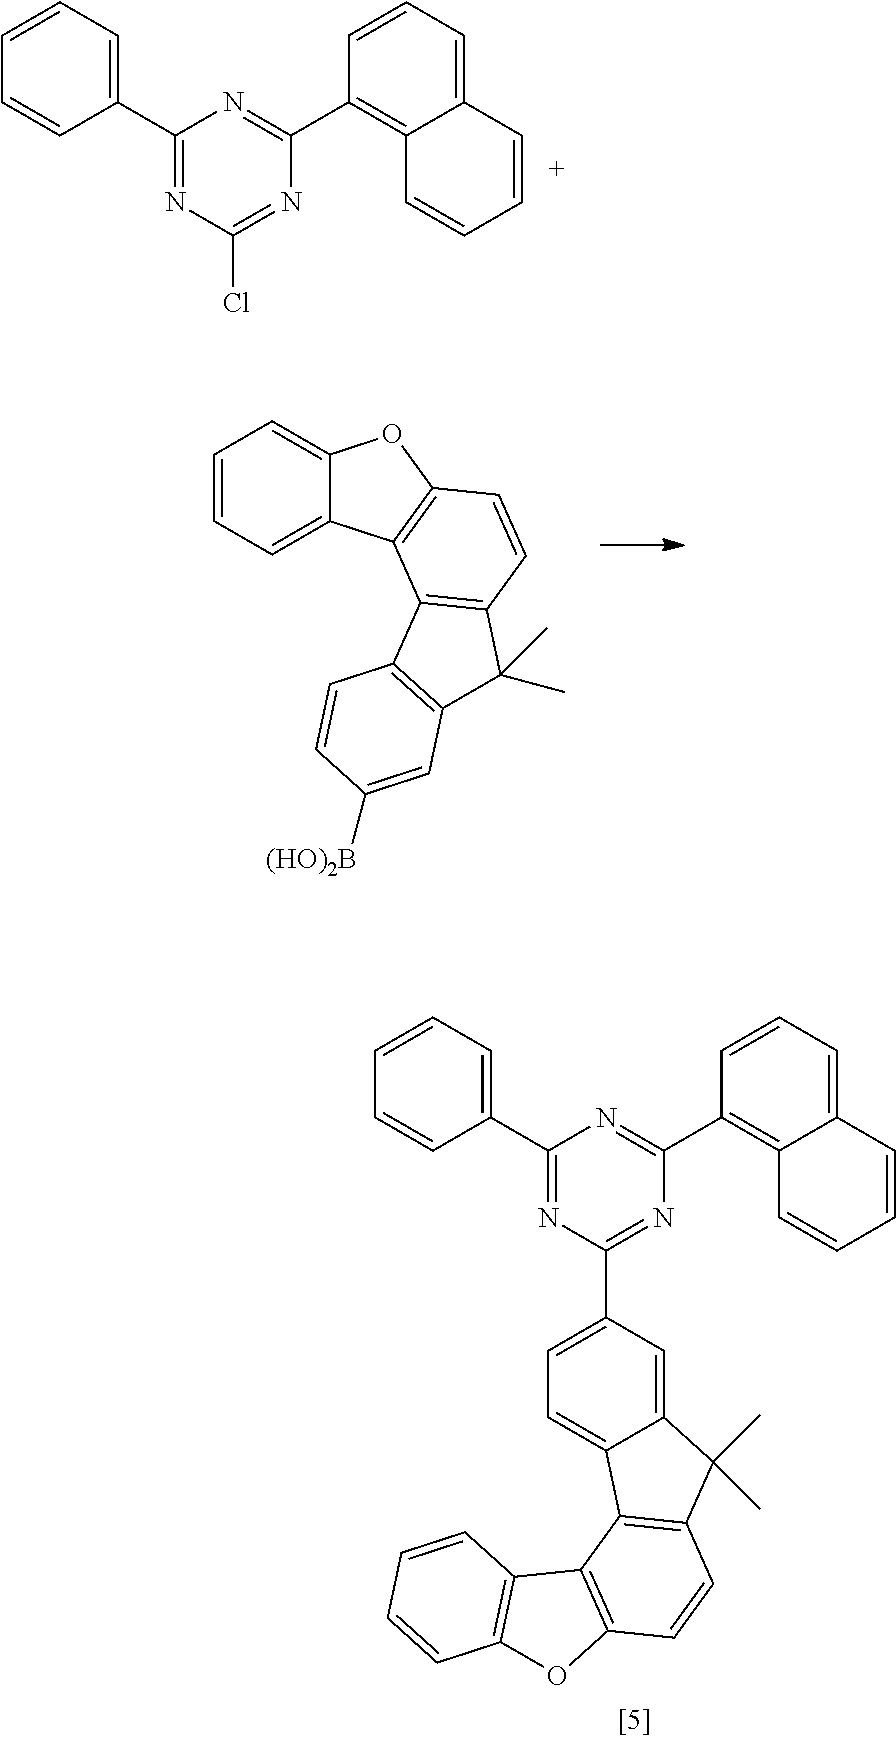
C1=CC=CC(C2=NC(Cl)=NC(C3=C4C(=CC=C3)C=CC=C4)=N2)=C1.C1=CC=C2C(=C1)OC1=C2C2=C(C=C1)C(C)(C)C1=C2C=CC([(HO)2B])=C1.C1=CC=CC(C2=NC(C3=CC=C4C(=C3)C(C)(C)C3=C4C4=C(C=C3)OC3=C4C=CC=C3)=NC(C3=C4C(=CC=C3)C=CC=C4)=N2)=C1
